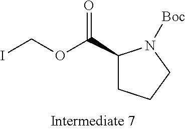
O=C(C1CCCN1[Boc])OCI
